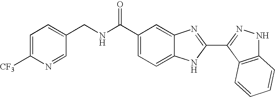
C1(C(NCC2=CC=C([CF3])N=C2)=O)=CC=C2C(=C1)N=C(C1=NNC3=C1C=CC=C3)N2
